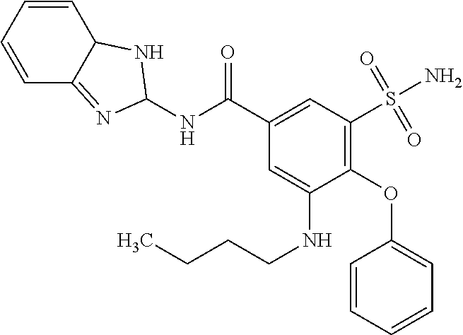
C1(S(N)(=O)=O)=C(OC2=CC=CC=C2)C(NCCCC)=CC(C(NC2N=C3C=CC=CC3N2)=O)=C1
